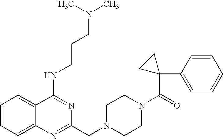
C1=CC=C2C(=C1)C(NCCCN(C)C)=NC(CN1CCN(C(=O)C3(C4=CC=CC=C4)CC3)CC1)=N2
